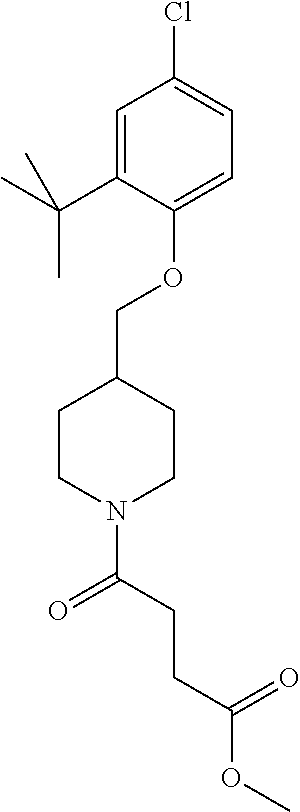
C1=C(C(C)(C)C)C(OCC2CCN(C(CCC(OC)=O)=O)CC2)=CC=C1Cl
